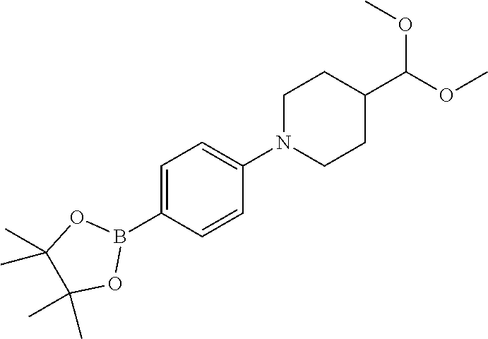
C1=C(B2OC(C)(C)C(C)(C)O2)C=CC(N2CCC(C(OC)OC)CC2)=C1
